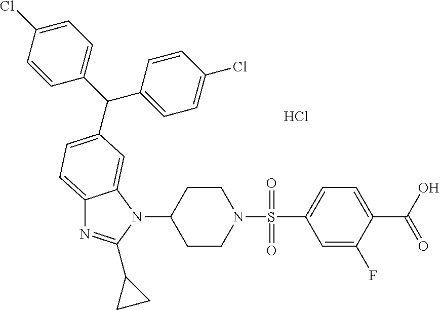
C1CN(S(=O)(=O)C2=CC=C(C(O)=O)C(F)=C2)CCC1N1C2=CC(C(C3=CC=C(Cl)C=C3)C3=CC=C(Cl)C=C3)=CC=C2N=C1C1CC1.Cl
